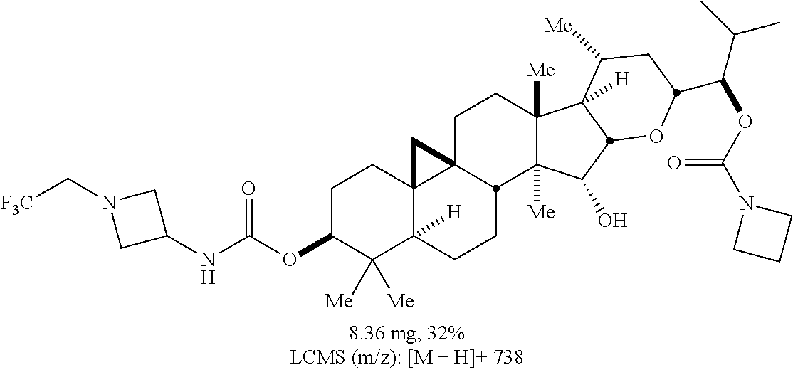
C1(OC(NC2CN(C[F3C])C2)=O)C([Me])([Me])C2([H])C3(CC1)C1(CCC4([Me])C([Me])(C(O)C5C4([H])C([Me])CC(C(C(C)C)OC(N4CCC4)=O)O5)C1CC2)C3
